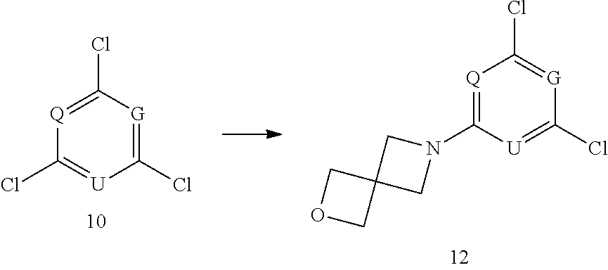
C1(Cl)=[U]C(Cl)=[G]C(Cl)=[Q]1.C1(N2CC3(C2)COC3)=[Q]C(Cl)=[G]C(Cl)=[U]1
